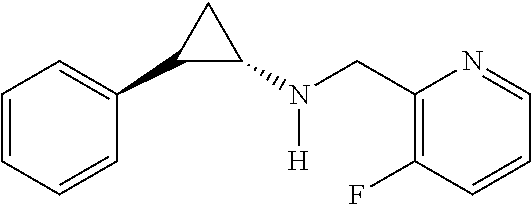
C1=CC=CC(C2C(N(CC3=C(F)C=CC=N3)[H])C2)=C1
